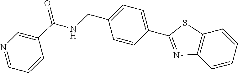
N1=C(C2=CC=C(CNC(C3=CN=CC=C3)=O)C=C2)SC2=C1C=CC=C2
